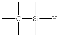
C(C)([Si](C)([H])C)(C)C
